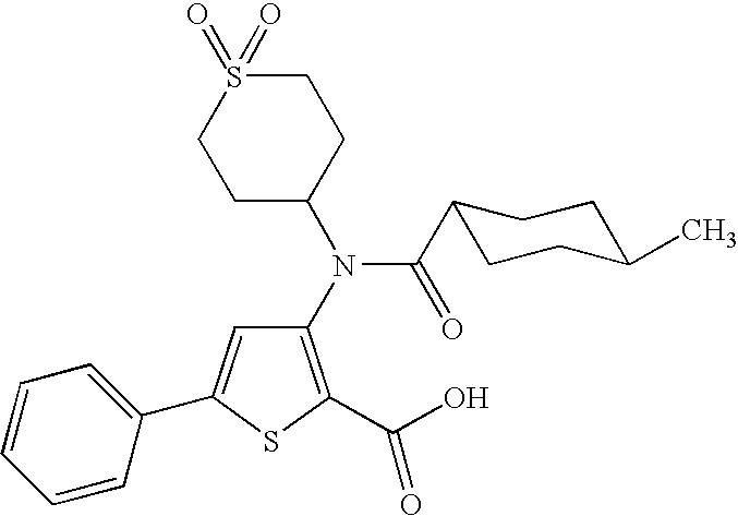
C1(N(C(C2CCC(C)CC2)=O)C2CCS(=O)(=O)CC2)=C(C(O)=O)SC(C2=CC=CC=C2)=C1
